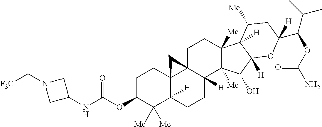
C1C23C4(C([H])(CCC2([H])C2([Me])C([Me])(C1)C1([H])C([Me])CC(C(OC(=O)N)C(C)C)([H])OC1([H])C2O)C([Me])([Me])C(OC(=O)NC1CN(C[F3C])C1)CC4)C3
